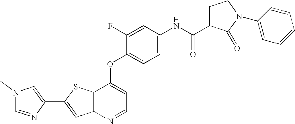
C12=C(SC(C3=CN(C)C=N3)=C1)C(OC1=CC=C(NC(=O)C3CCN(C4=CC=CC=C4)C3=O)C=C1F)=CC=N2
